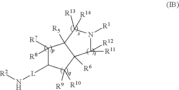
C1([R8])([R7])C([L]N[R2])C([R9])([R10])C2([R6])C1([R5])C([R13])([R14])N([R1])C2([R12])[R11]
